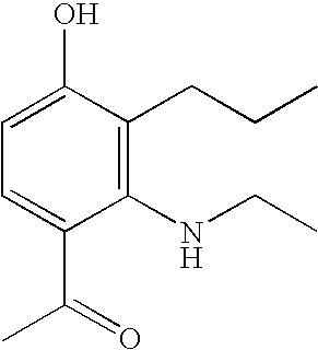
C1(O)=CC=C(C(=O)C)C(NCC)=C1CCC
